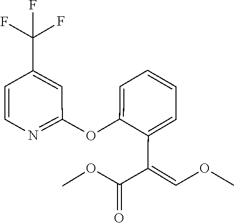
O(C)C=C(C(OC)=O)C1=CC=CC=C1OC1=NC=CC(C(F)(F)F)=C1
